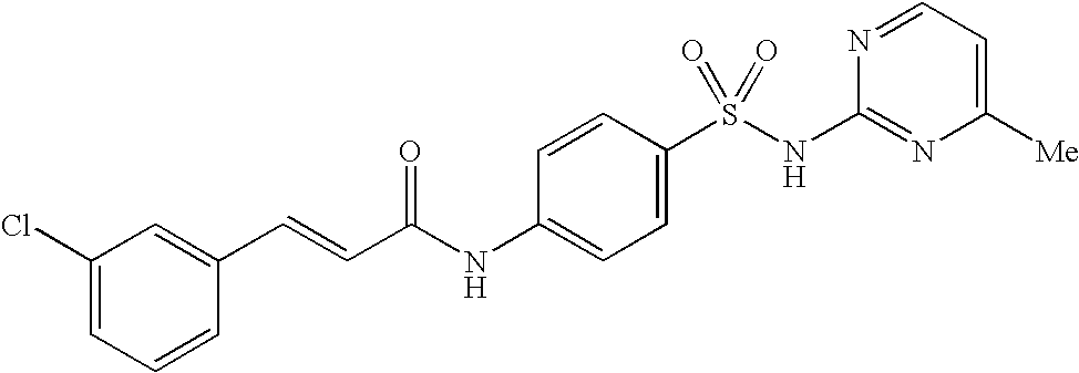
C1(Cl)=CC=CC(C=CC(NC2=CC=C(S(NC3=NC([Me])=CC=N3)(=O)=O)C=C2)=O)=C1
